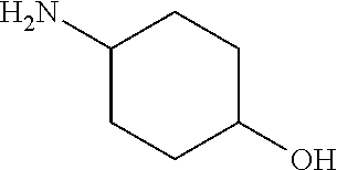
NC1CCC(O)CC1
